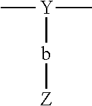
C[Y](C)b[Z]
